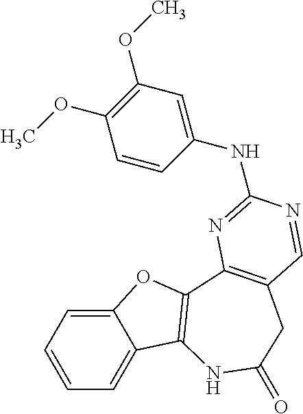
C1=CC=C2C(=C1)OC1=C2NC(=O)CC2=C1N=C(NC1=CC(OC)=C(OC)C=C1)N=C2
